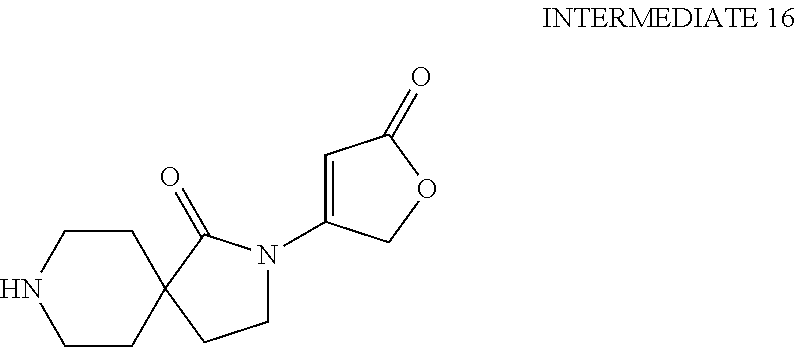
C1CC2(CCN1)CCN(C1=CC(=O)OC1)C2=O
